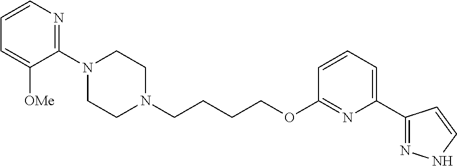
C1N(C2=NC=CC=C2[OMe])CCN(CCCCOC2=NC(C3=NNC=C3)=CC=C2)C1
